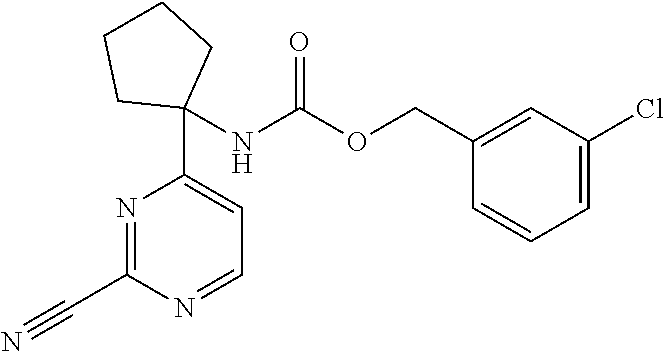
N1=C(C#N)N=CC=C1C1(NC(OCC2=CC(Cl)=CC=C2)=O)CCCC1
